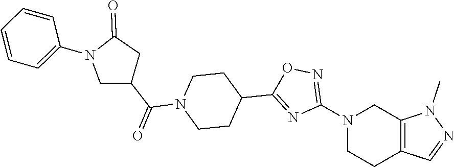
N1(C2=NOC(C3CCN(C(C4CC(=O)N(C5=CC=CC=C5)C4)=O)CC3)=N2)CCC2=C(C1)N(C)N=C2
